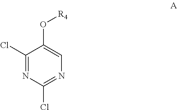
N1=C(Cl)N=C(Cl)C(O[R4])=C1
